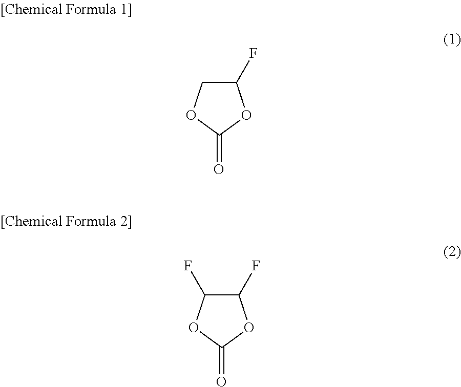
C1(F)COC(=O)O1.C1(F)OC(=O)OC1F
